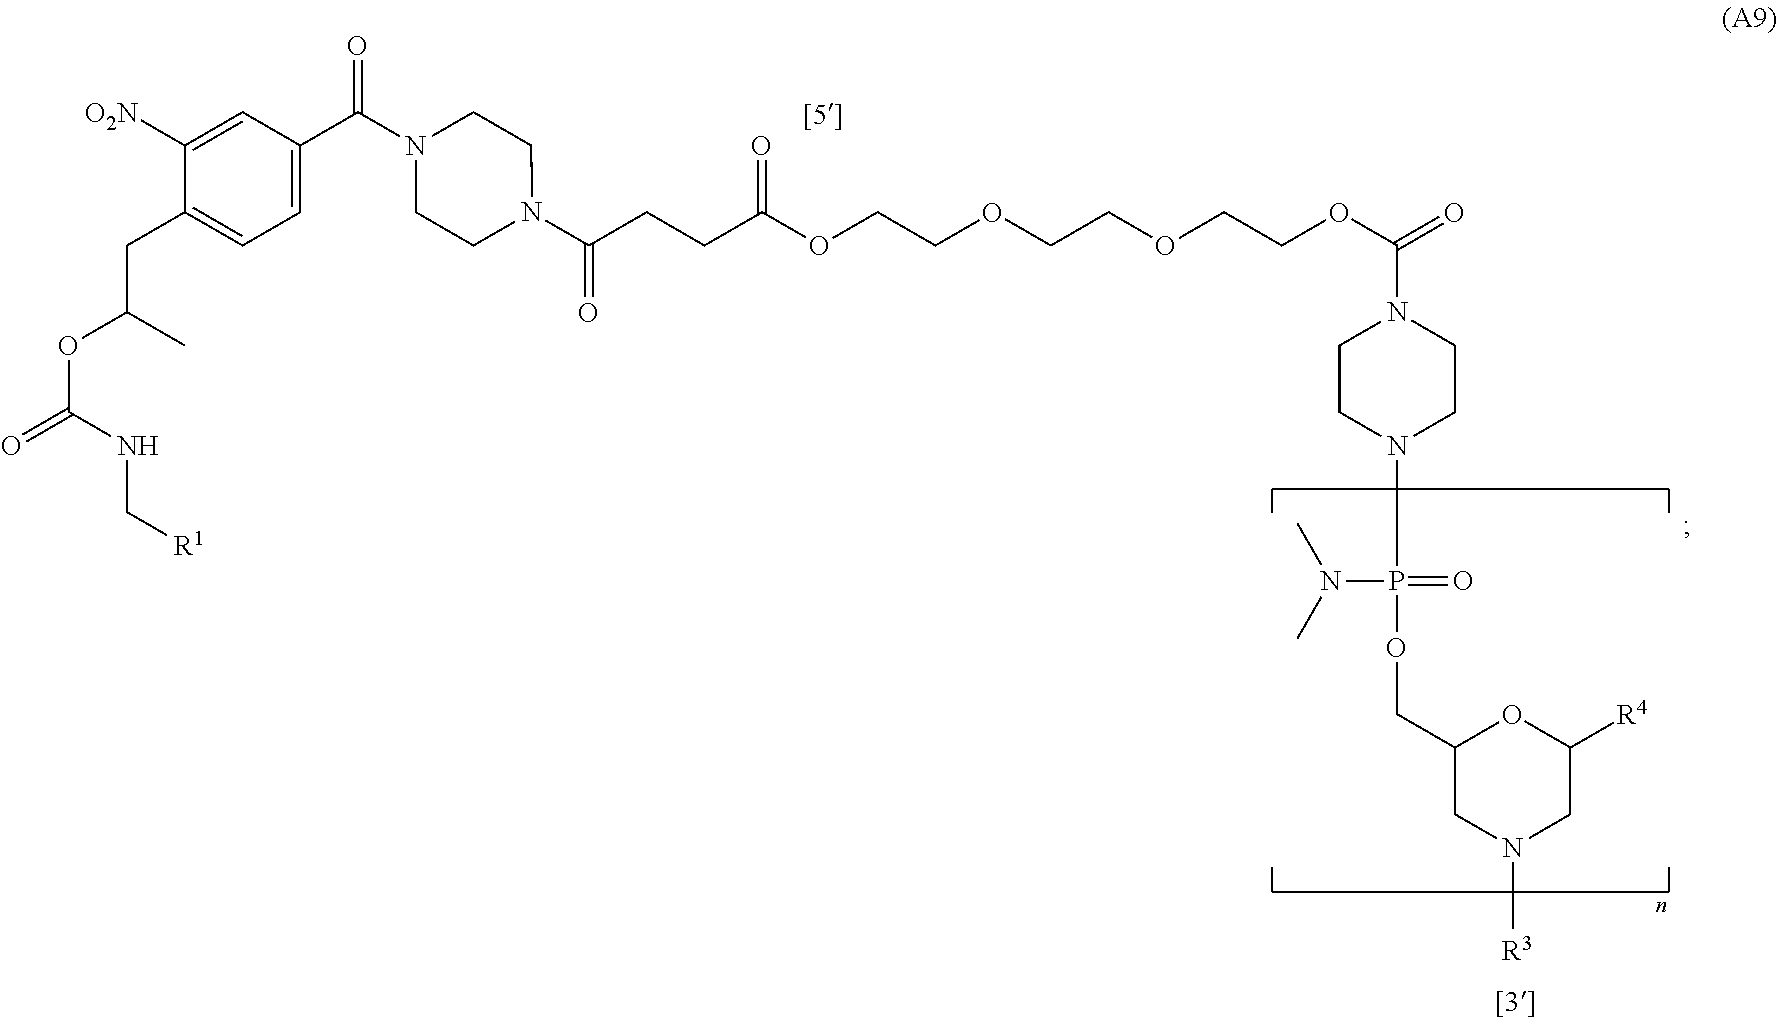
C1N(C(CCC(OCCOCCOCCOC(=O)N2CCN(P(=O)(N(C)C)OCC3CN([R3])CC([R4])O3)CC2)=O)=O)CCN(C(C2=CC=C(CC(OC(=O)NC[R1])C)C([O2N])=C2)=O)C1
